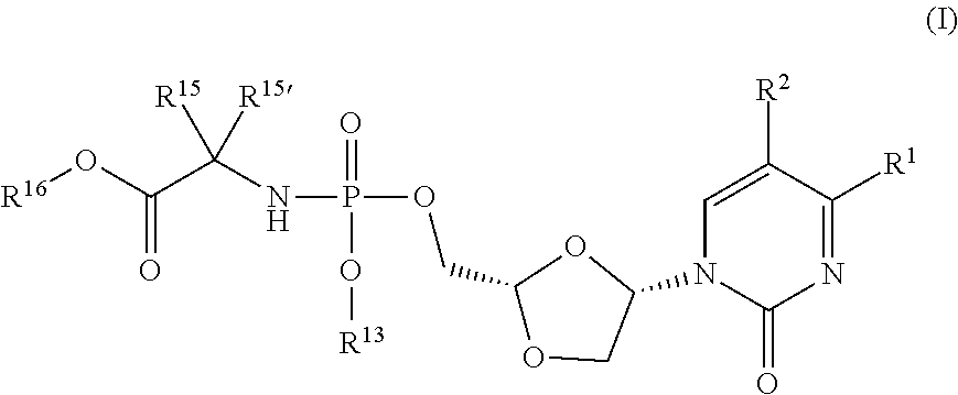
O(C(C(NP(=O)(O[R13])OCC1OCC(N2C=C([R2])C([R1])=NC2=O)O1)([R15])[R15])=O)[R16]
